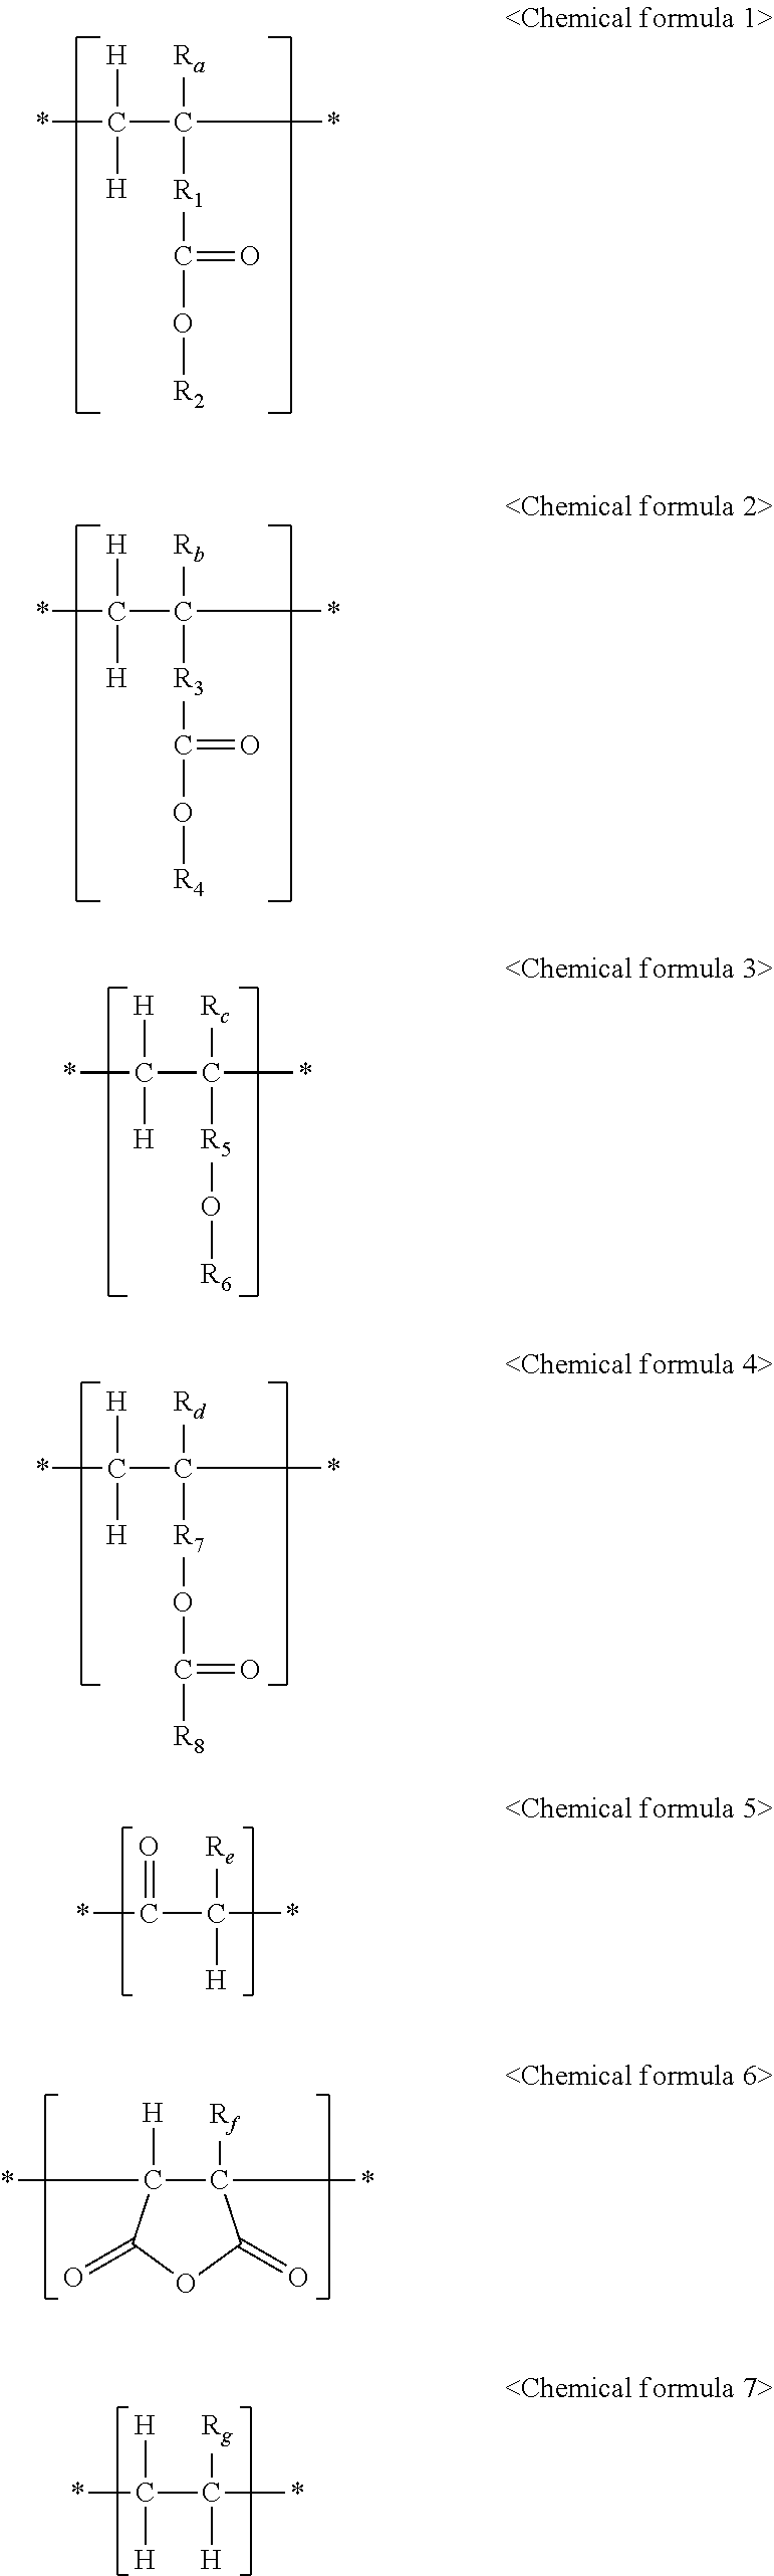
*C([H])([H])C([Ra])([R1]C(O[R2])=O)*.*C([H])([H])C([Rb])([R3]C(O[R4])=O)*.*C([H])([H])C([Rc])([R5]O[R6])*.*C(=O)C([Re])([H])*.C1([Rf])(*)C([H])(*)C(=O)OC1=O.*C([H])([H])C([Rg])([H])*.*C([H])([H])C([Rd])([R7]OC([R8])=O)*
